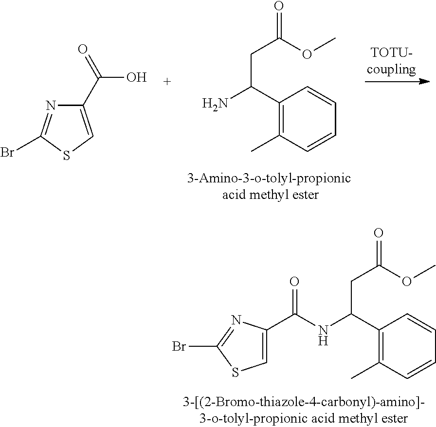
C1(C(N)CC(=O)OC)=C(C)C=CC=C1.C1(C(=O)O)=CSC(Br)=N1.BrC1=NC(C(NC(C2=C(C)C=CC=C2)CC(=O)OC)=O)=CS1
